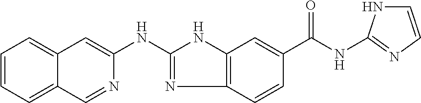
C1=CC=C2C(=C1)C=C(NC1=NC3=C(N1)C=C(C(NC1=NC=CN1)=O)C=C3)N=C2
